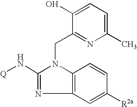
C12=C(C=C([R2a])C=C1)N=C(N[Q])N2CC1=NC(C)=CC=C1O
